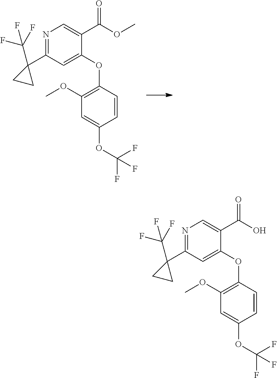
C1=CC(OC2=CC(C3(C(F)(F)F)CC3)=NC=C2C(OC)=O)=C(OC)C=C1OC(F)(F)F.C1=CC(OC2=CC(C3(C(F)(F)F)CC3)=NC=C2C(O)=O)=C(OC)C=C1OC(F)(F)F
